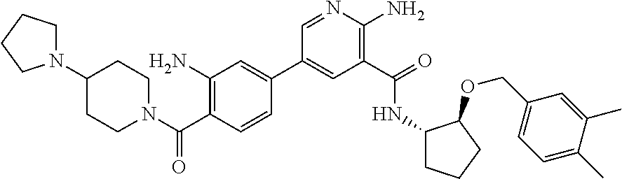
C1(C2=CC(N)=C(C(N3CCC(N4CCCC4)CC3)=O)C=C2)=CC(C(=O)NC2CCCC2OCC2=CC=C(C)C(C)=C2)=C(N)N=C1
